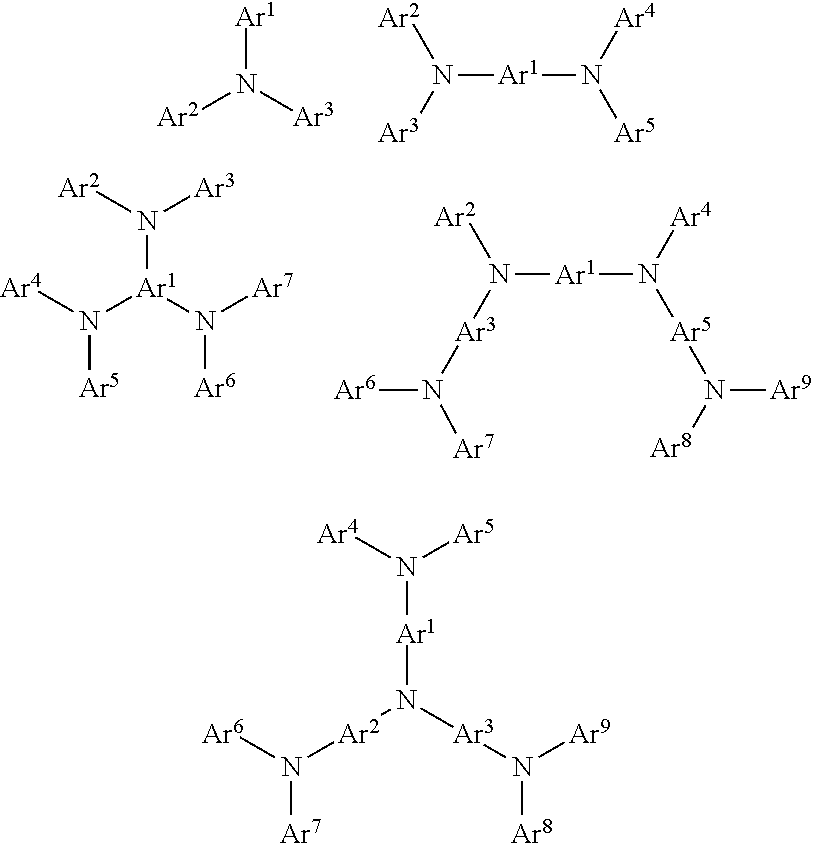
[Ar1]N([Ar3])[Ar2].N([Ar1]N([Ar4])[Ar5])([Ar2])[Ar3].N([Ar1](N([Ar7])[Ar6])N([Ar4])[Ar5])([Ar2])[Ar3].N([Ar1]N([Ar4])[Ar5]N([Ar9])[Ar8])([Ar2])[Ar3]N([Ar6])[Ar7].[Ar1](N([Ar3]N([Ar8])[Ar9])[Ar2]N([Ar6])[Ar7])N([Ar5])[Ar4]
